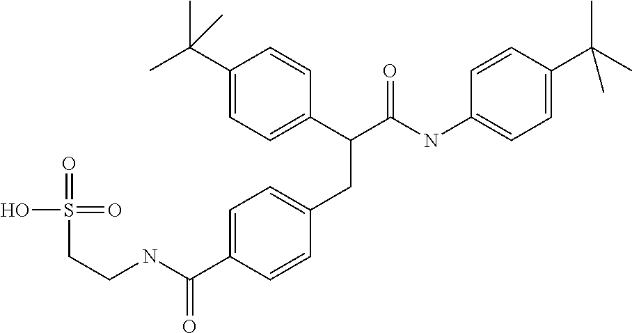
C1(C(C)(C)C)=CC=C(C(C(NC2=CC=C(C(C)(C)C)C=C2)=O)CC2=CC=C(C(NCCS(=O)(O)=O)=O)C=C2)C=C1
